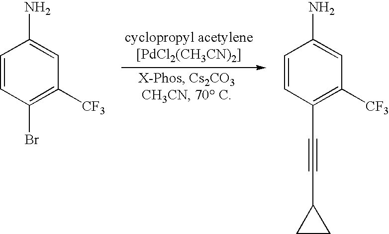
C1=CC(Br)=C([CF3])C=C1N.C1=CC(C#CC2CC2)=C([CF3])C=C1N
